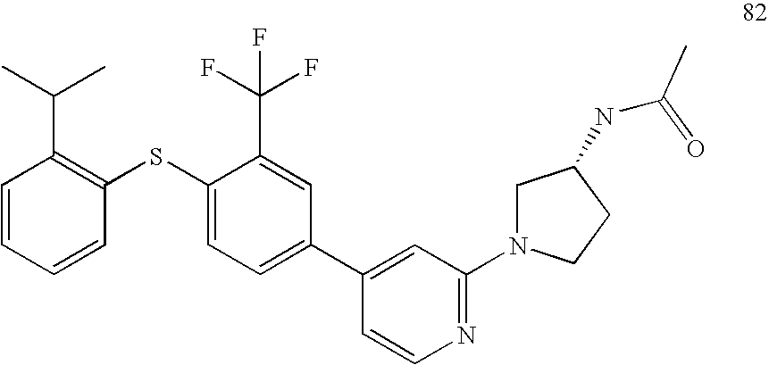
C1=CC=CC(SC2=CC=C(C3=CC(N4CC(NC(=O)C)CC4)=NC=C3)C=C2C(F)(F)F)=C1C(C)C
